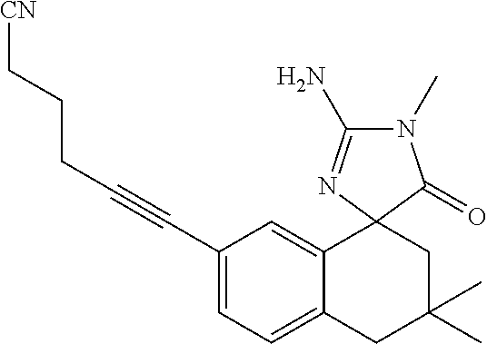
C1(C#CCCC[CN])=CC=C2C(=C1)C1(CC(C)(C)C2)C(=O)N(C)C(N)=N1
